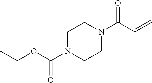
N1(C(C=C)=O)CCN(C(OCC)=O)CC1
